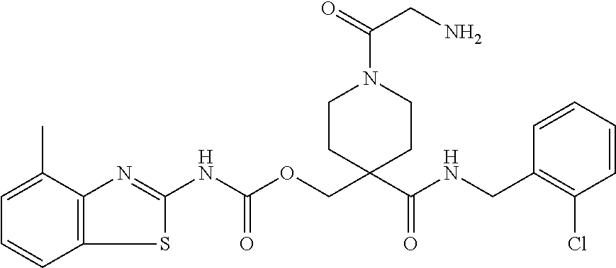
C1=CC(CNC(C2(COC(NC3=NC4=C(S3)C=CC=C4C)=O)CCN(C(CN)=O)CC2)=O)=C(Cl)C=C1
